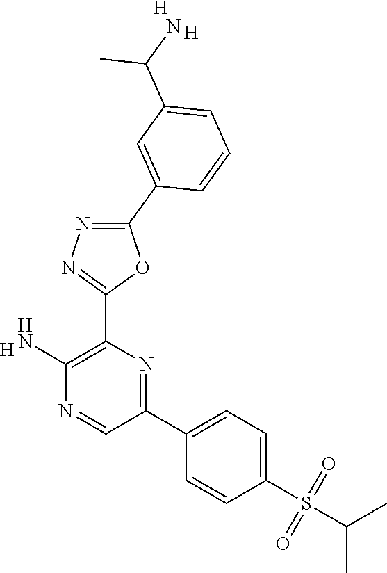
[H].C1(N)=C(C2=NN=C(C3=CC(C(N)C)=CC=C3)O2)N=C(C2=CC=C(S(=O)(=O)C(C)C)C=C2)C=N1.[H].[H]
